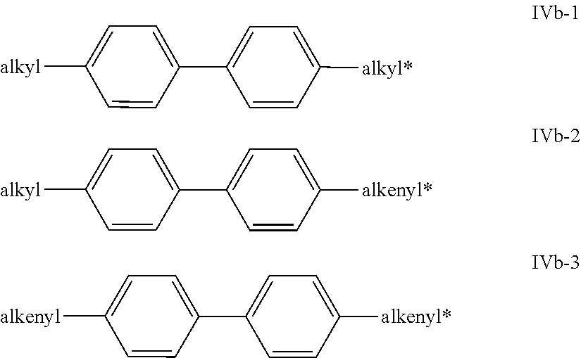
C1=CC(C2=CC=C([alkyl*])C=C2)=CC=C1[alkyl].C1=CC(C2=CC=C([alkenyl*])C=C2)=CC=C1[alkyl].C1=CC(C2=CC=C([alkenyl*])C=C2)=CC=C1[alkenyl]
